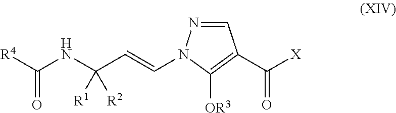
C1=NN(C=CC(NC([R4])=O)([R2])[R1])C([OR3])=C1C([X])=O
